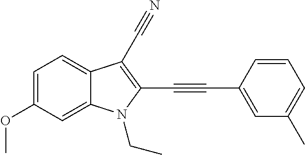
C1=C(OC)C=C2C(=C1)C(C#N)=C(C#CC1=CC(C)=CC=C1)N2CC
